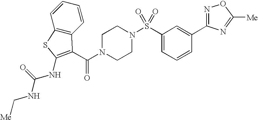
C1(S(N2CCN(C(=O)C3=C(NC(NC[Me])=O)SC4=C3C=CC=C4)CC2)(=O)=O)=CC=CC(C2=NOC([Me])=N2)=C1
